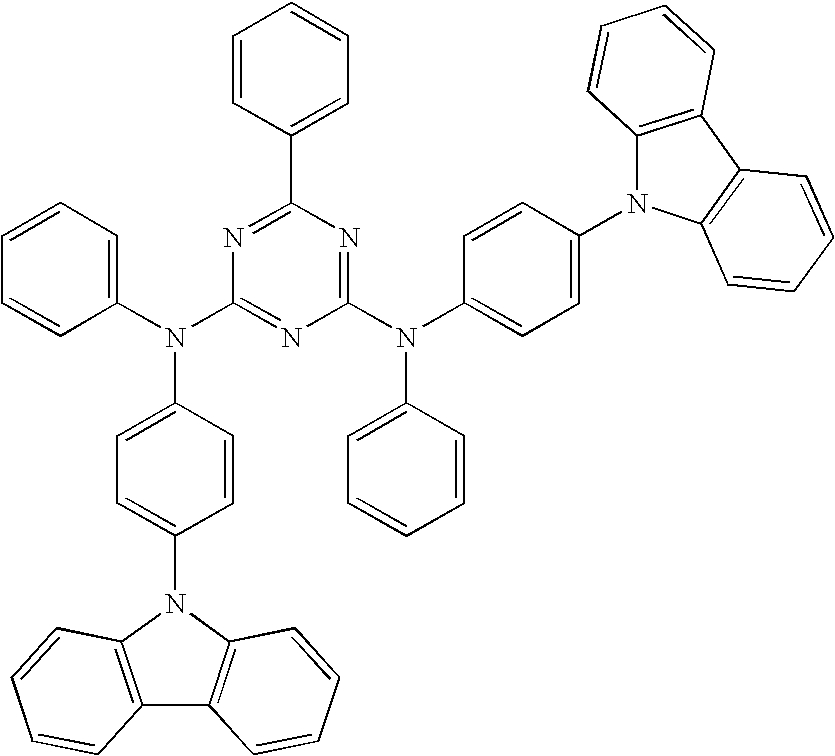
N(C1=NC(N(C2=CC=C(N3C4=C(C5=C3C=CC=C5)C=CC=C4)C=C2)C2=CC=CC=C2)=NC(C2=CC=CC=C2)=N1)(C1=CC=CC=C1)C1=CC=C(N2C3=C(C4=C2C=CC=C4)C=CC=C3)C=C1
